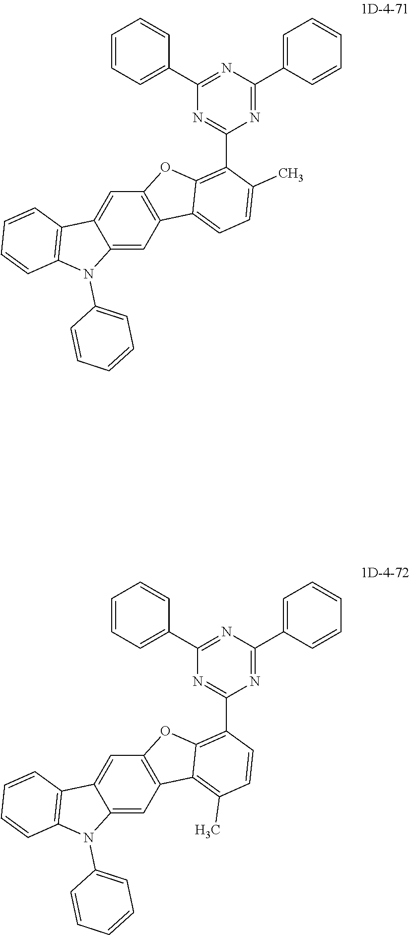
C12=CC3=C(C=C1C1=C(N2C2=CC=CC=C2)C=CC=C1)OC1=C(C2=NC(C4=CC=CC=C4)=NC(C4=CC=CC=C4)=N2)C=CC(C)=C31.C12=CC3=C(C=C1C1=C(N2C2=CC=CC=C2)C=CC=C1)OC1=C(C2=NC(C4=CC=CC=C4)=NC(C4=CC=CC=C4)=N2)C(C)=CC=C31
